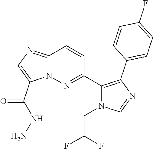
C12=NC=C(C(NN)=O)N1N=C(C1=C(C3=CC=C(F)C=C3)N=CN1CC(F)F)C=C2
